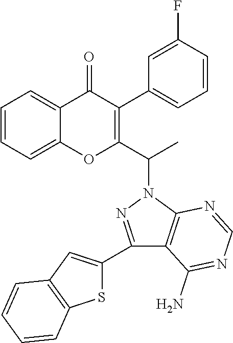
C1=CC=C2C(=C1)OC(C(N1N=C(C3=CC4=C(S3)C=CC=C4)C3=C1N=CN=C3N)C)=C(C1=CC=CC(F)=C1)C2=O
